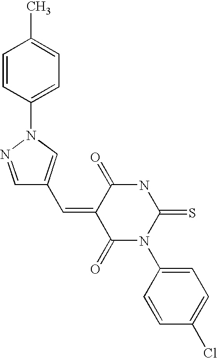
C1=NN(C2=CC=C(C)C=C2)C=C1C=C1C(=O)N(C2=CC=C(Cl)C=C2)C(=S)NC1=O
